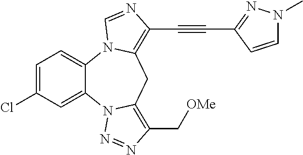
C1=C(Cl)C=C2C(=C1)N1C(=C(C#CC3=NN(C)C=C3)N=C1)CC1=C(C[OMe])N=NN21
